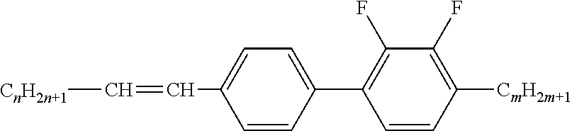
C(=C[CnH2n+1])C1=CC=C(C2=C(F)C(F)=C([CmH2m+1])C=C2)C=C1
